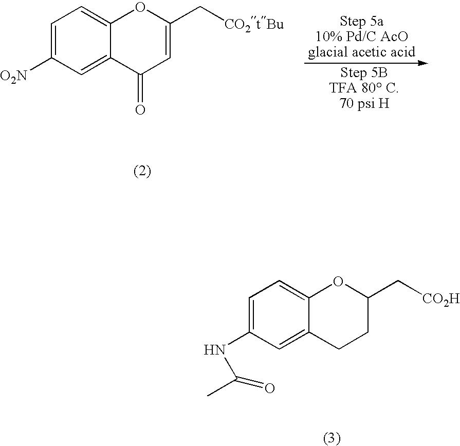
C1=C([O2N])C=C2C(=C1)OC(C[CO2tBu])=CC2=O.C1=C(NC(C)=O)C=C2C(=C1)OC(C[CO2H])CC2
